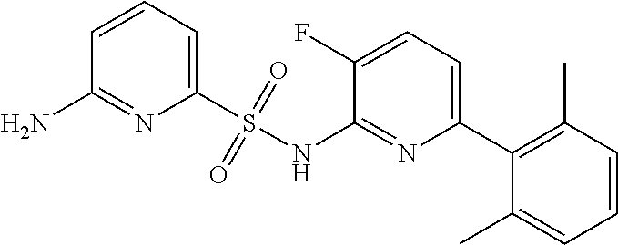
C1=CC=C(S(NC2=NC(C3=C(C)C=CC=C3C)=CC=C2F)(=O)=O)N=C1N
